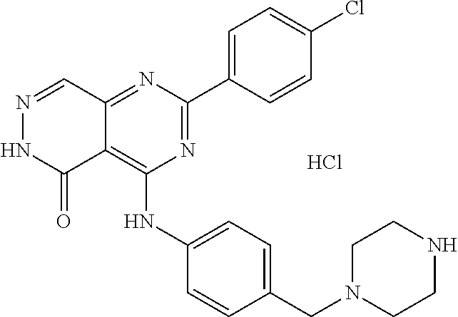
N1=CC2=NC(C3=CC=C(Cl)C=C3)=NC(NC3=CC=C(CN4CCNCC4)C=C3)=C2C(=O)N1.Cl
